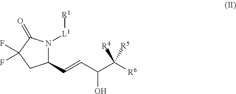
C1(C=CC(C([R6])([R4])[R5])O)N([L1][R1])C(=O)C(F)(F)C1
